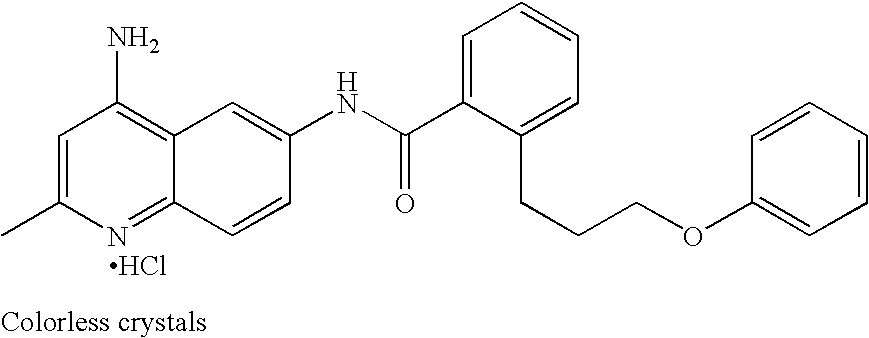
CC1=CC(N)=C2C(=N1)C=CC(NC(C1=CC=CC=C1CCCOC1=CC=CC=C1)=O)=C2.Cl
